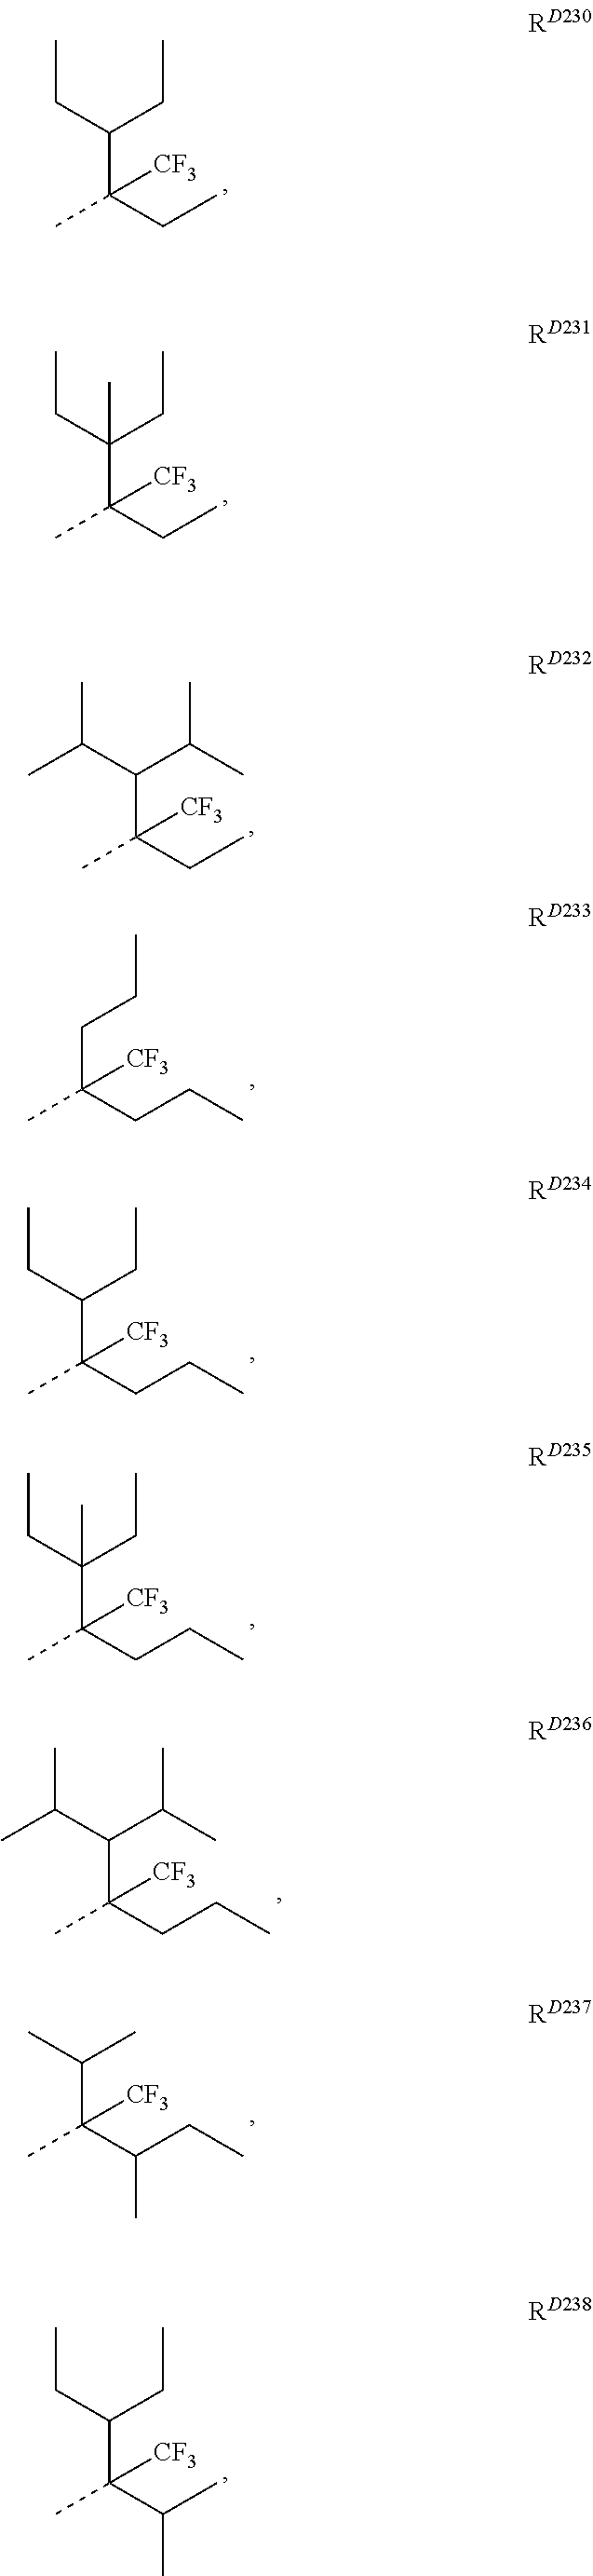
CCC(CC)C(C)(CC)[CF3].CCC(CC)(C(C)(CC)[CF3])C.CC(C(C(C)C)C(C)(CC)[CF3])C.C(CC)C(C)(CCC)[CF3].CCC(CC)C(C)(CCC)[CF3].CC(C(C(C)C)C(C)(CCC)[CF3])C.CC(C)C(C)(C(CC)C)[CF3].CCC(CC)C(C)(C(C)C)[CF3].CCC(CC)(C(C)(CCC)[CF3])C
